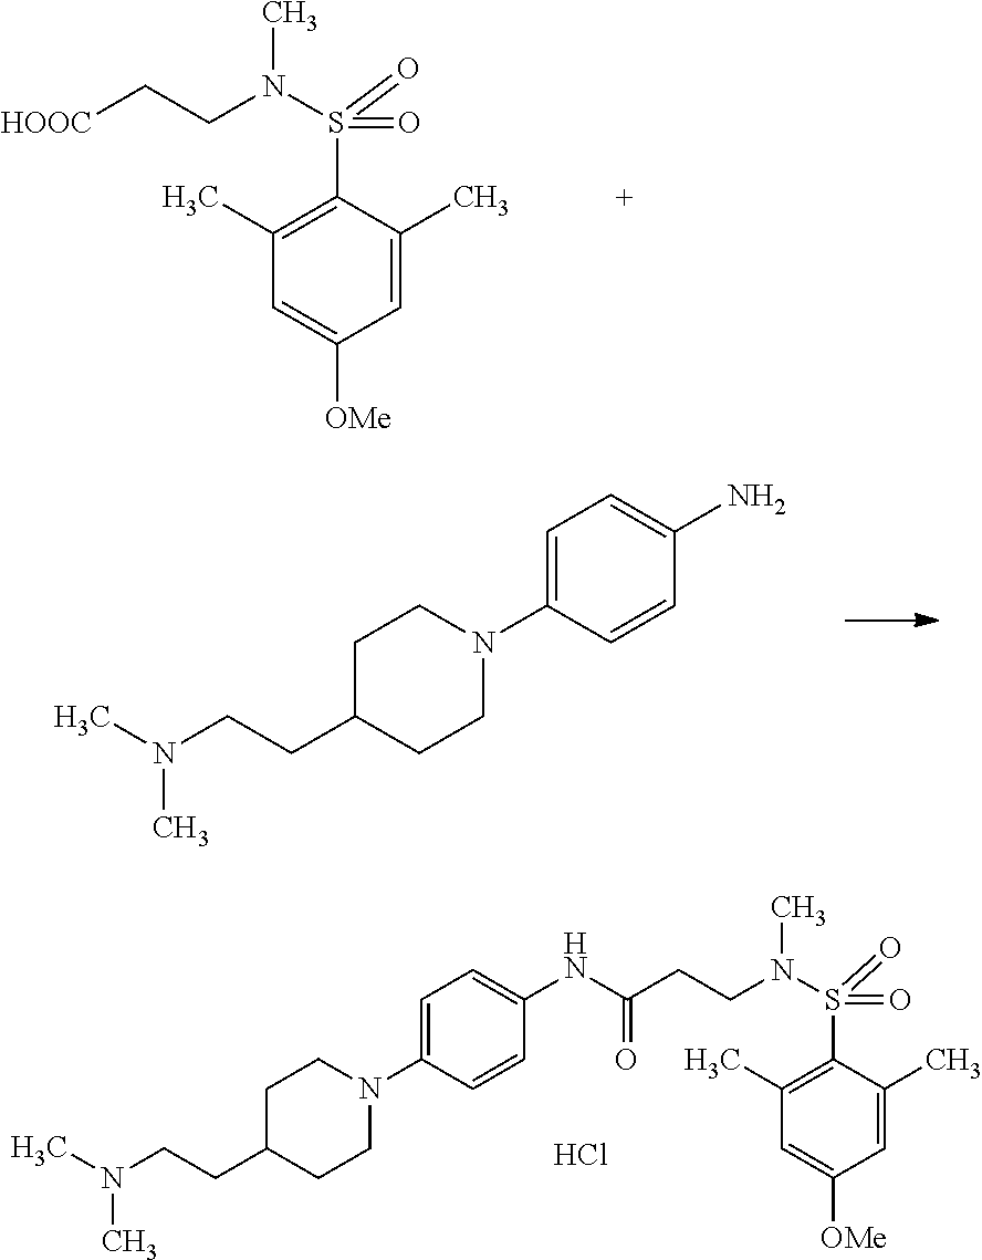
C1=C(C)C(S(=O)(N(C)CC[HOOC])=O)=C(C)C=C1[OMe].N1(C2=CC=C(N)C=C2)CCC(CCN(C)C)CC1.Cl.C1(N2CCC(CCN(C)C)CC2)=CC=C(NC(CCN(S(C2=C(C)C=C([OMe])C=C2C)(=O)=O)C)=O)C=C1
